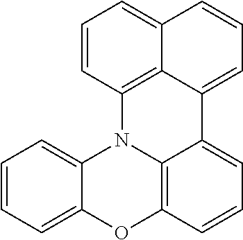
O1C2=C3N(C4=CC=CC=C14)C1=C4C(=CC=C1)C=CC=C4C3=CC=C2
